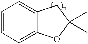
C1=CC=C2C(=C1)CC(C)(C)O2
